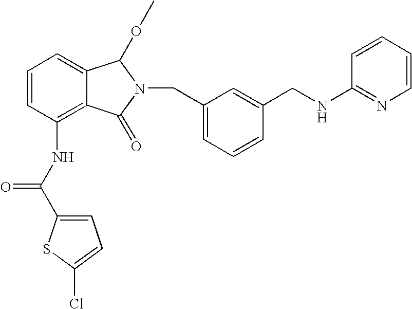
C1=C2C(=C(NC(C3=CC=C(Cl)S3)=O)C=C1)C(=O)N(CC1=CC=CC(CNC3=NC=CC=C3)=C1)C2OC
